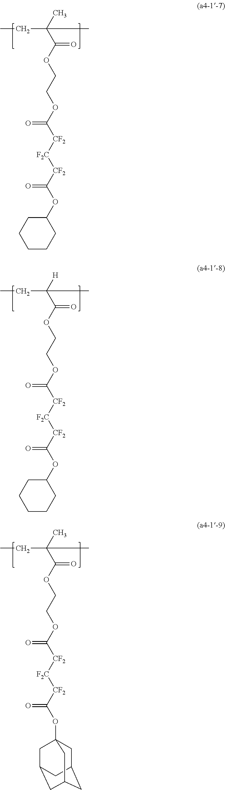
CCC(C(OCCOC([CF2][F2C][CF2]C(OC1CCCCC1)=O)=O)=O)(C)C.CCC(C(OCCOC([CF2][F2C][CF2]C(OC1CCCCC1)=O)=O)=O)([H])C.CCC(C(OCCOC([CF2][F2C][CF2]C(OC12CC3CC(CC(C1)C3)C2)=O)=O)=O)(C)C
